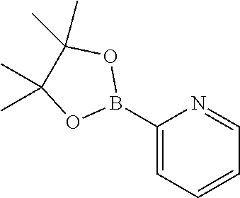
C1(B2OC(C)(C)C(C)(C)O2)=CC=CC=N1
